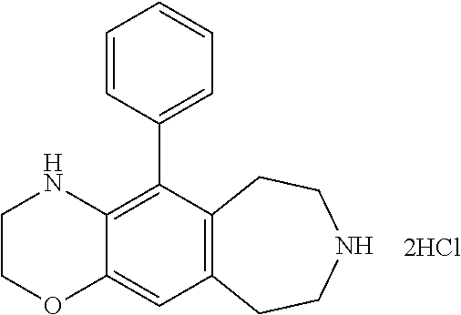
C1COC2=CC3=C(C(C4=CC=CC=C4)=C2N1)CCNCC3.[2HCl]
